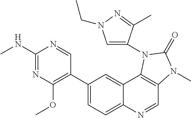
C1(NC)=NC(OC)=C(C2=CC=C3C(=C2)C2=C(C=N3)N(C)C(=O)N2C2=CN(CC)N=C2C)C=N1
